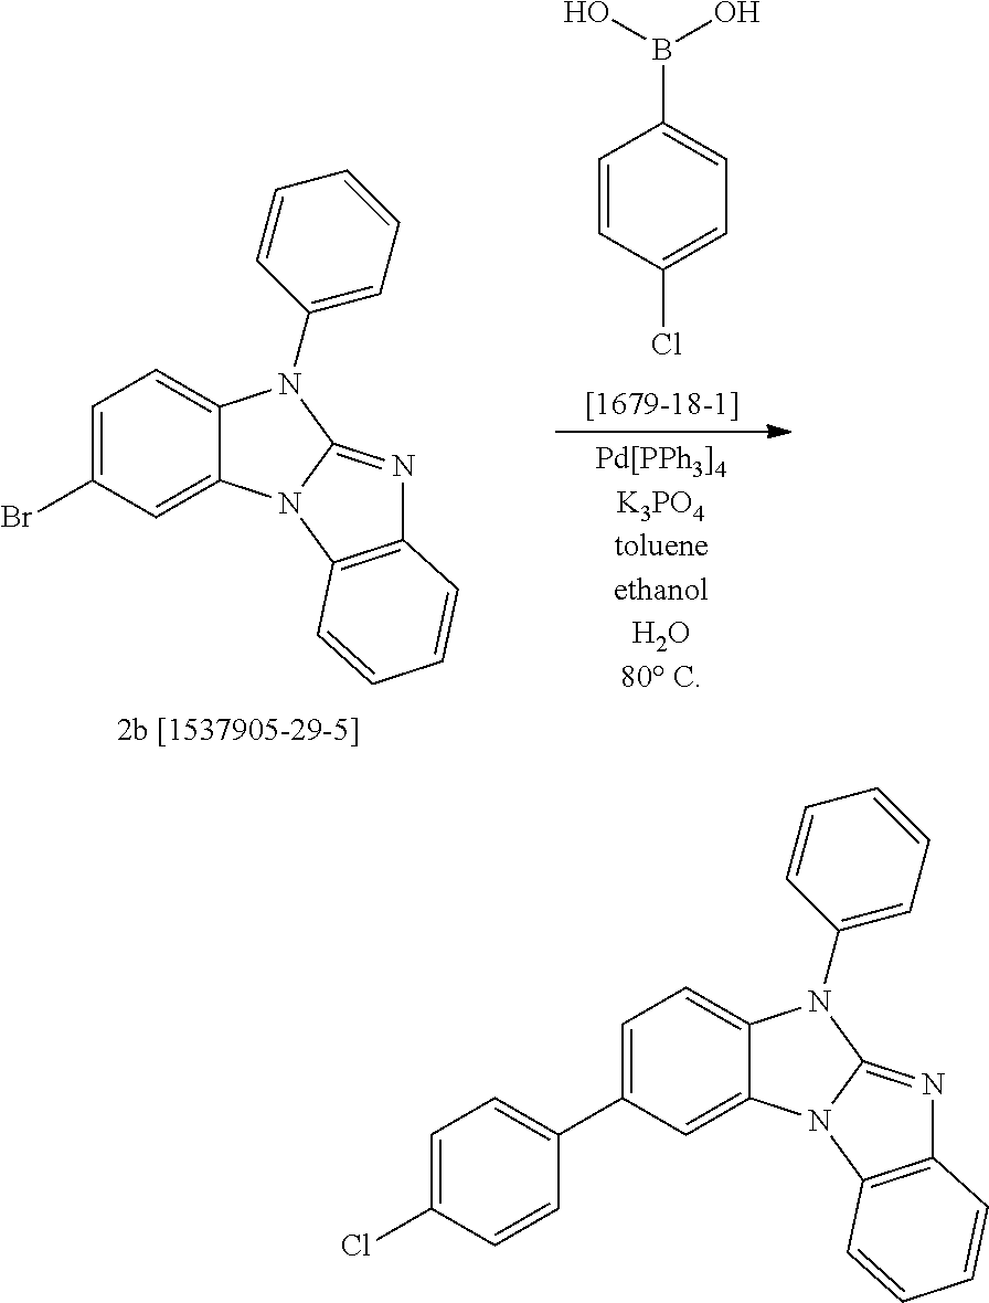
C1=CC(Cl)=CC=C1B(O)O.C1=C(Br)C=C2C(=C1)N(C1=CC=CC=C1)C1=NC3=C(N21)C=CC=C3.C1=C(C2=CC=C(Cl)C=C2)C=C2C(=C1)N(C1=CC=CC=C1)C1=NC3=C(N21)C=CC=C3
